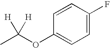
CC(OC1=CC=C(F)C=C1)([H])[H]
